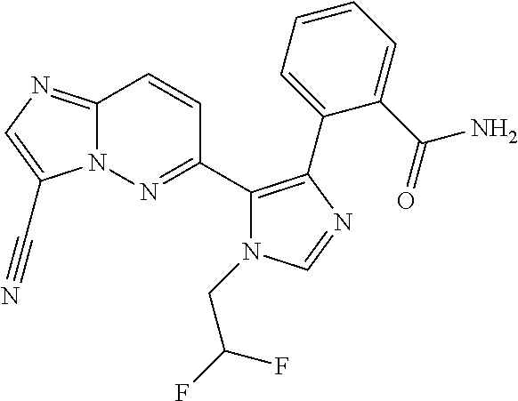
C12=NC=C(C#N)N1N=C(C1=C(C3=CC=CC=C3C(=O)N)N=CN1CC(F)F)C=C2
